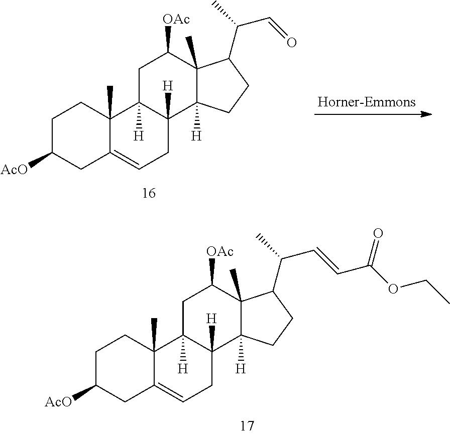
C1C2=CCC3([H])C([H])(C2(C)CCC1[AcO])CC([OAc])C1(C)C(C(C)C=CC(OCC)=O)CCC13[H].C1C2=CCC3([H])C([H])(C2(C)CCC1[AcO])CC([OAc])C1(C)C(C(C)C=O)CCC13[H]
